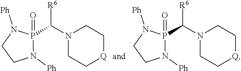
N1(C([R6])P2(=O)N([Ph])CCN2[Ph])CC[Q]CC1.N1(C([R6])P2(=O)N([Ph])CCN2[Ph])CC[Q]CC1
